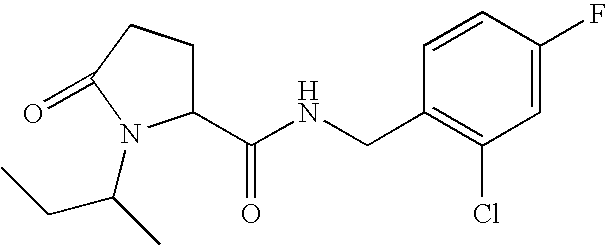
C1(C(NCC2=C(Cl)C=C(F)C=C2)=O)CCC(=O)N1C(C)CC
